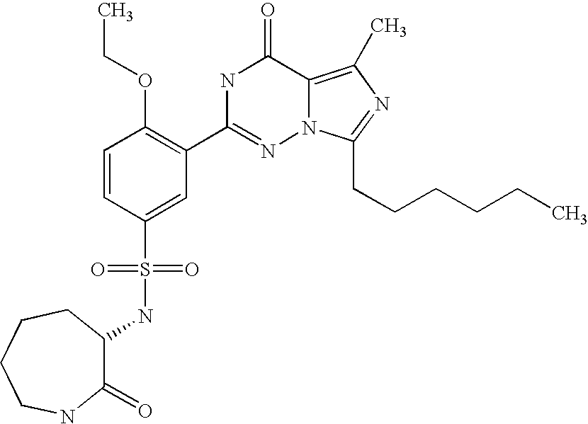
C1=CC(S(NC2C(=O)NCCCC2)(=O)=O)=CC(C2=NN3C(=C(C)N=C3CCCCCC)C(=O)N2)=C1OCC
